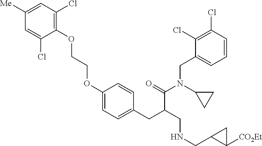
C1(OCCOC2=CC=C(CC(C(N(C3CC3)CC3=CC=CC(Cl)=C3Cl)=O)CNCC3C([CO2Et])C3)C=C2)=C(Cl)C=C([Me])C=C1Cl
